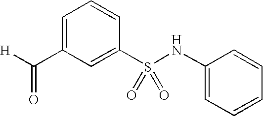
C(C1=CC=CC(S(NC2=CC=CC=C2)(=O)=O)=C1)([H])=O
